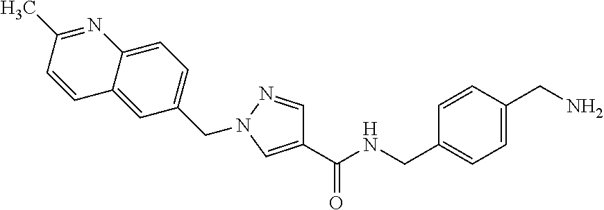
C1=NN(CC2=CC=C3C(=C2)C=CC(C)=N3)C=C1C(NCC1=CC=C(CN)C=C1)=O
